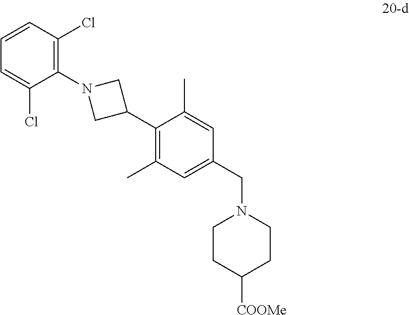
C1(C2CN(C3=C(Cl)C=CC=C3Cl)C2)=C(C)C=C(CN2CCC([COOMe])CC2)C=C1C
